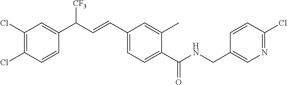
C1(Cl)=C(Cl)C=CC(C(C=CC2=CC=C(C(=O)NCC3=CN=C(Cl)C=C3)C(C)=C2)[CF3])=C1
